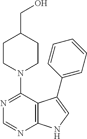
N1(C2=NC=NC3=C2C(C2=CC=CC=C2)=CN3)CCC(CO)CC1
